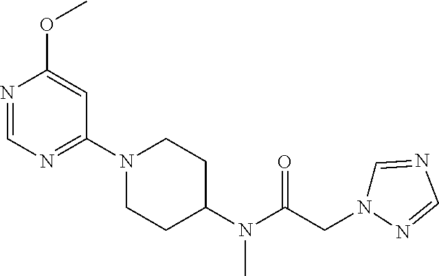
N1=CN=C(N2CCC(N(C(CN3C=NC=N3)=O)C)CC2)C=C1OC
